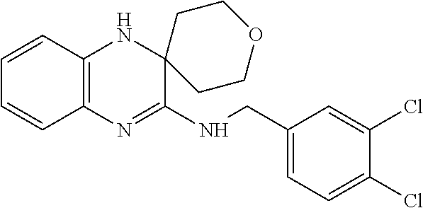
C12=C(N=C(NCC3=CC=C(Cl)C(Cl)=C3)C3(N1)CCOCC3)C=CC=C2
